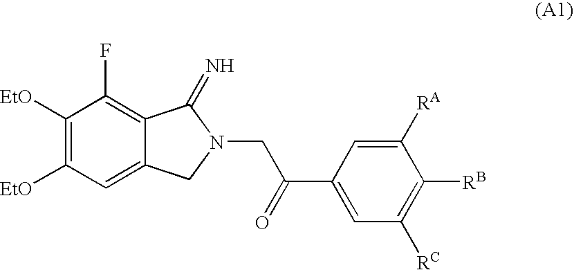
C1([EtO])=C([EtO])C=C2C(=C1F)C(=N)N(CC(C1=CC([RC])=C([RB])C([RA])=C1)=O)C2
